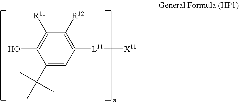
C1([R11])=C(O)C(C(C)(C)C)=CC([L11][X11])=C1[R12]
